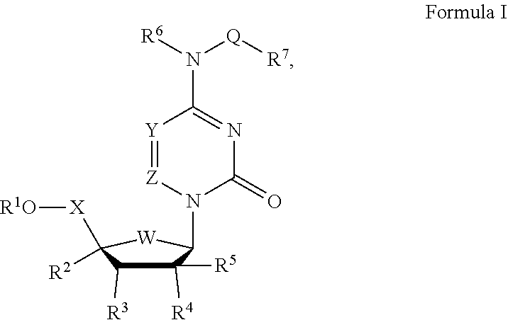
[Y]1=[Z]N(C2C([R5])([R4])C([R3])C([R2])([X][R1O])[W]2)C(=O)N=C1N([R6])[Q][R7]
